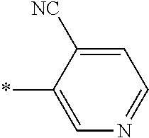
C1=C([NC])C(*)=CN=C1
